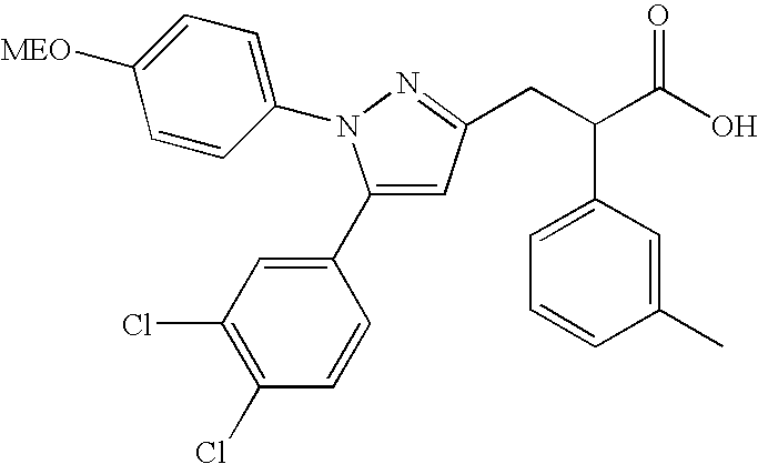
C1(Cl)=C(Cl)C=C(C2=CC(CC(C(O)=O)C3=CC=CC(C)=C3)=NN2C2=CC=C([MEO])C=C2)C=C1
